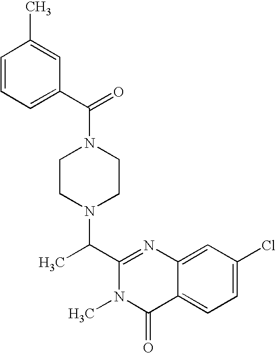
C1(C(N2CCN(C(C3=CC=CC(C)=C3)=O)CC2)C)=NC2=CC(Cl)=CC=C2C(=O)N1C
